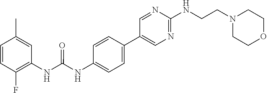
C1(C2=CC=C(NC(NC3=C(F)C=CC(C)=C3)=O)C=C2)=CN=C(NCCN2CCOCC2)N=C1
